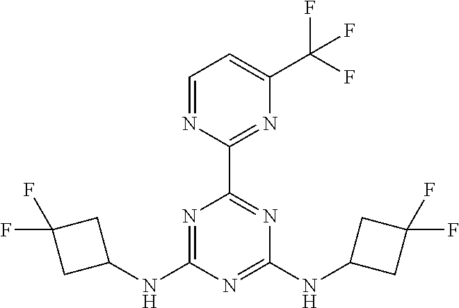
N1=C(NC2CC(F)(F)C2)N=C(NC2CC(F)(F)C2)N=C1C1=NC(C(F)(F)F)=CC=N1
